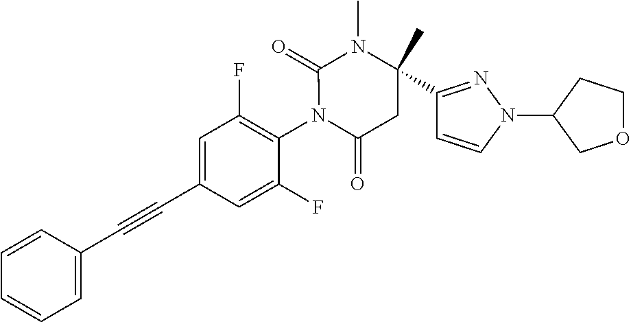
C1=CC(C#CC2=CC(F)=C(N3C(=O)CC(C4=NN(C5COCC5)C=C4)(C)N(C)C3=O)C(F)=C2)=CC=C1
